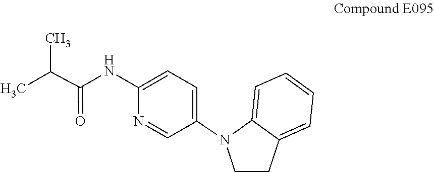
C(C(NC1=CC=C(N2CCC3=CC=CC=C23)C=N1)=O)(C)C
